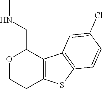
C12=C(C3=C(S1)C=CC(Cl)=C3)C(CNC)OCC2
